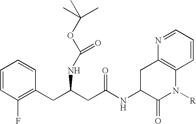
C1=CC(F)=C(CC(CC(NC2C(=O)N([R])C3=C(C2)N=CC=C3)=O)NC(OC(C)(C)C)=O)C=C1
